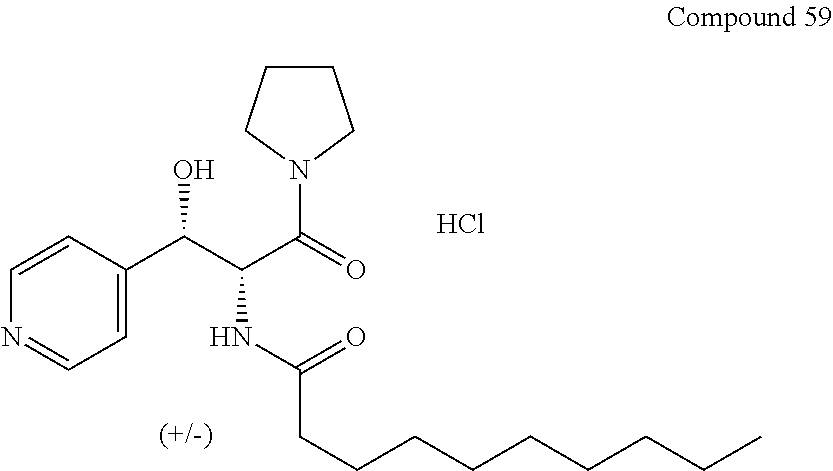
C1=CC(C(C(C(=O)N2CCCC2)NC(CCCCCCCCC)=O)O)=CC=N1.Cl
